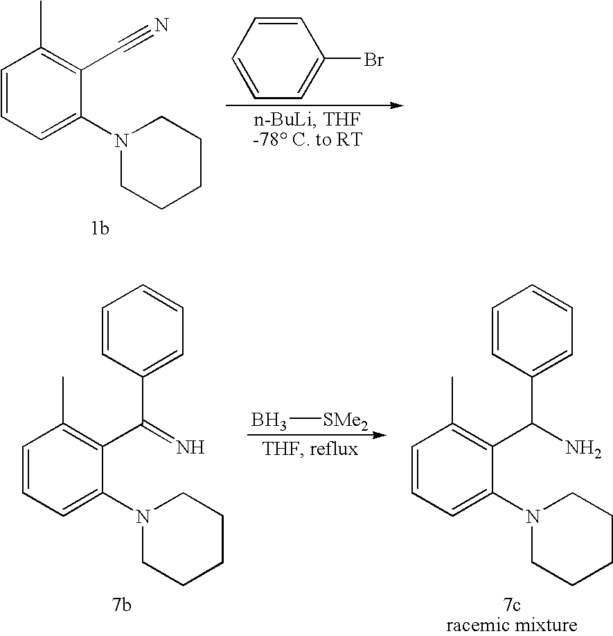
C1=CC=C(N2CCCCC2)C(C#N)=C1C.C1=CC=C(Br)C=C1.C1=CC=C(N2CCCCC2)C(C(C2=CC=CC=C2)=N)=C1C.B[SMe2].C1=CC=C(N2CCCCC2)C(C(C2=CC=CC=C2)N)=C1C
